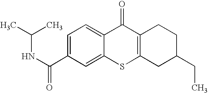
N(C(C1=CC=C2C(=C1)SC1=C(C2=O)CCC(CC)C1)=O)C(C)C
